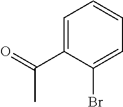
C1=C(C(=O)C)C(Br)=CC=C1
